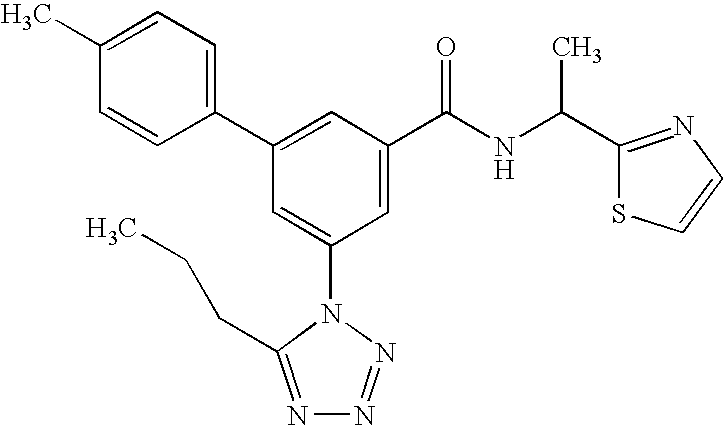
C1(C2=CC(C(NC(C3=NC=CS3)C)=O)=CC(N3C(CCC)=NN=N3)=C2)=CC=C(C)C=C1
